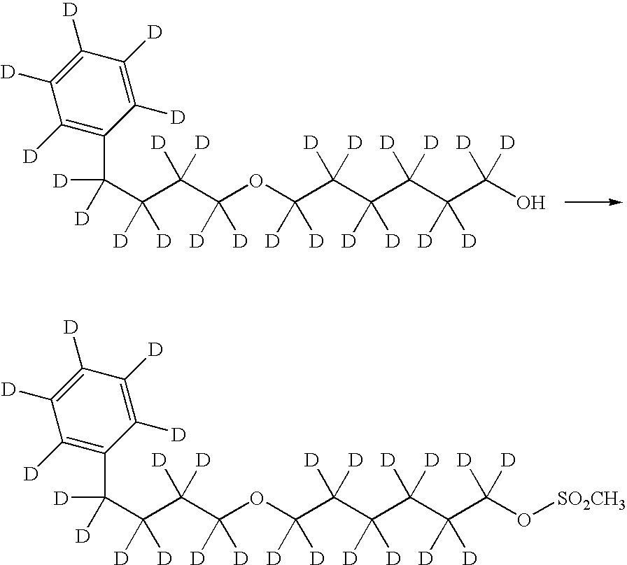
O(C(C(C(C(C1=C([D])C([D])=C([D])C([D])=C1[D])([D])[D])([D])[D])([D])[D])([D])[D])C(C(C(C(C(C(O)([D])[D])([D])[D])([D])[D])([D])[D])([D])[D])([D])[D].O(C(C(C(C(C1=C([D])C([D])=C([D])C([D])=C1[D])([D])[D])([D])[D])([D])[D])([D])[D])C(C(C(C(C(C(O[SO2CH3])([D])[D])([D])[D])([D])[D])([D])[D])([D])[D])([D])[D]
